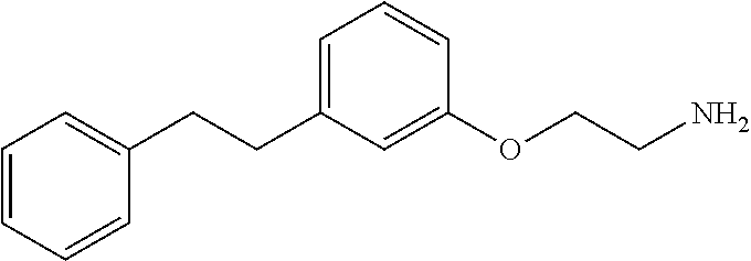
C1=C(CCC2=CC=CC=C2)C=C(OCCN)C=C1
